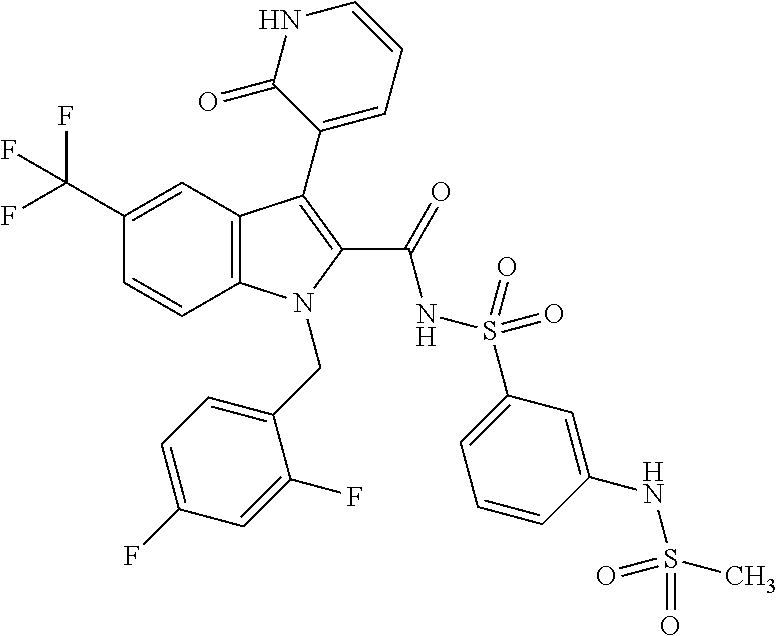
C12=C(C=C(C(F)(F)F)C=C1)C(C1=CC=CNC1=O)=C(C(=O)NS(C1=CC=CC(NS(=O)(C)=O)=C1)(=O)=O)N2CC1=CC=C(F)C=C1F
